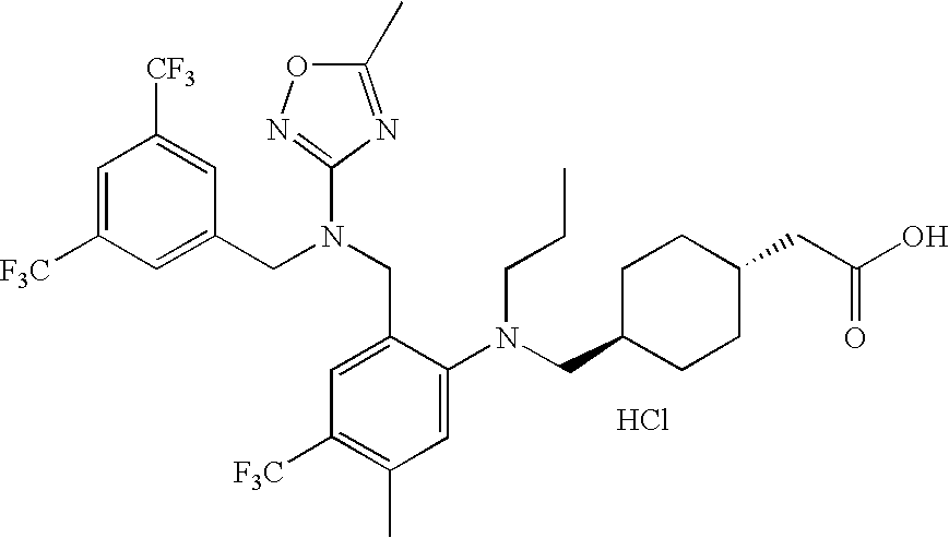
C1=C([F3C])C=C(CN(CC2=CC([F3C])=C(C)C=C2N(CC2CCC(CC(O)=O)CC2)CCC)C2=NOC(C)=N2)C=C1[CF3].Cl
